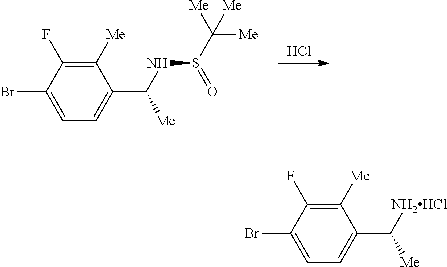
Cl.N(C(C1=CC=C(Br)C(F)=C1[Me])[Me])S(C([Me])([Me])[Me])=O.[NH2HCl]C(C1=CC=C(Br)C(F)=C1[Me])[Me]
